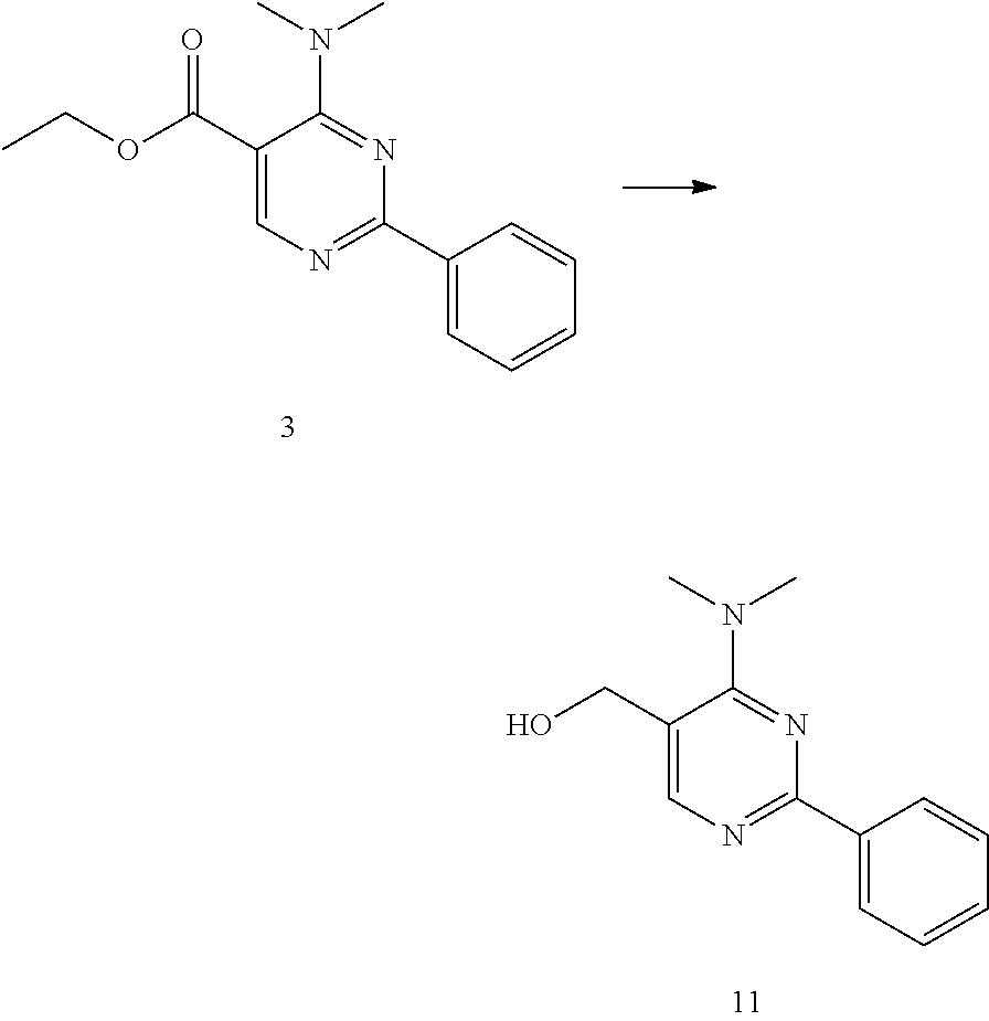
C1(C(=O)OCC)=CN=C(C2=CC=CC=C2)N=C1N(C)C.C1(CO)=CN=C(C2=CC=CC=C2)N=C1N(C)C
